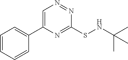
C1(SNC(C)(C)C)=NC(C2=CC=CC=C2)=CN=N1
